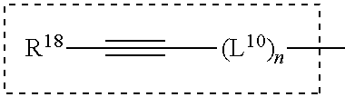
C(#C[(L10)n]C)[R18]
